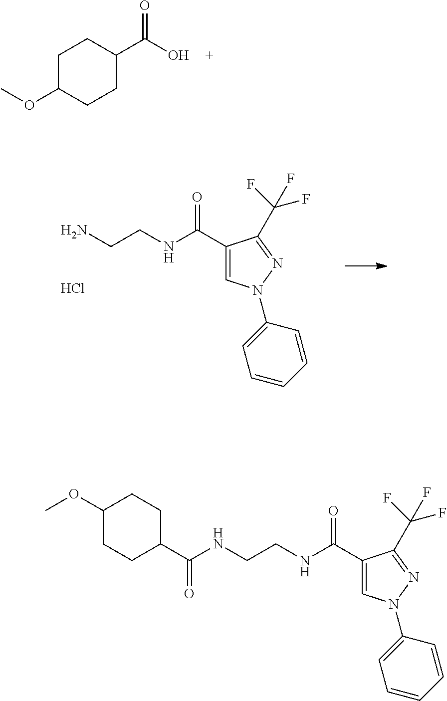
C1(OC)CCC(C(NCCNC(C2=CN(C3=CC=CC=C3)N=C2C(F)(F)F)=O)=O)CC1.C1C(OC)CCC(C(O)=O)C1.NCCNC(C1=CN(C2=CC=CC=C2)N=C1C(F)(F)F)=O.Cl
